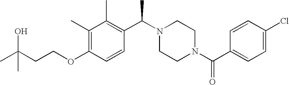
C(OC1=C(C)C(C)=C(C(N2CCN(C(C3=CC=C(Cl)C=C3)=O)CC2)C)C=C1)CC(C)(O)C
